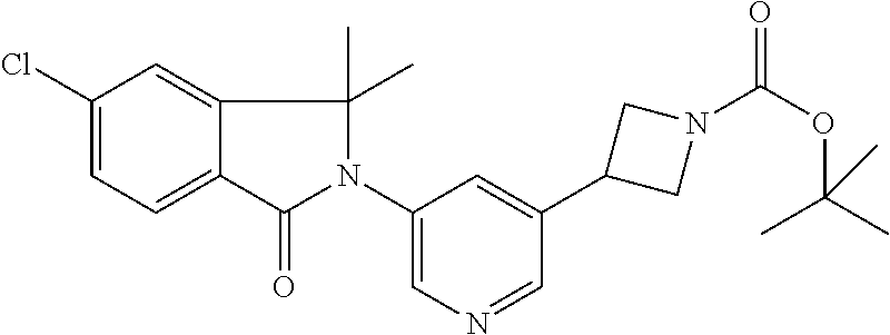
C1(N2C(=O)C3=CC=C(Cl)C=C3C2(C)C)=CN=CC(C2CN(C(OC(C)(C)C)=O)C2)=C1
